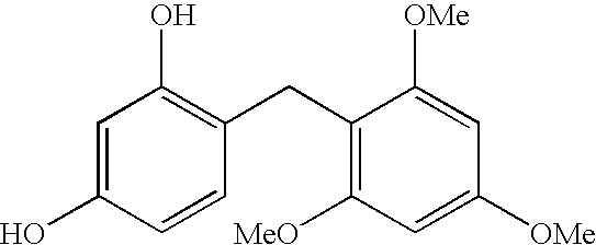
C1=C(O)C=CC(CC2=C([MeO])C=C([OMe])C=C2[OMe])=C1O
